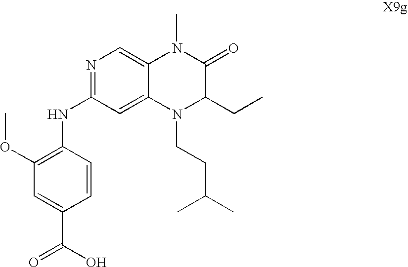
C1=CC(NC2=NC=C3C(=C2)N(CCC(C)C)C(CC)C(=O)N3C)=C(OC)C=C1C(O)=O
